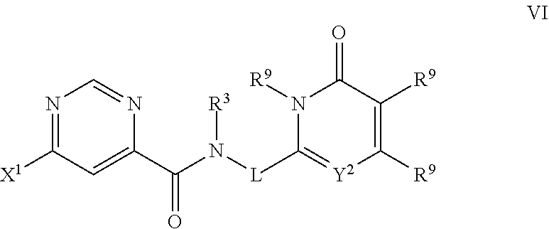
N1=C([X1])C=C(C(N([L]C2=[Y2]C([R9])=C([R9])C(=O)N2[R9])[R3])=O)N=C1
